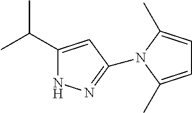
C1(C(C)C)=CC(N2C(C)=CC=C2C)=NN1
